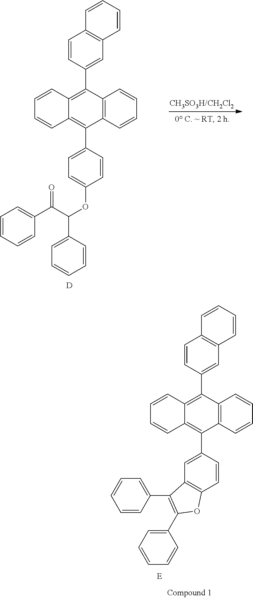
[D].C1=CC2=C(C3=CC4=C(C=C3)C=CC=C4)C3=C(C(C4=CC=C(OC(C5=CC=CC=C5)C(C5=CC=CC=C5)=O)C=C4)=C2C=C1)C=CC=C3.[E].C1=CC2=C(C3=CC4=C(C=C3)C=CC=C4)C3=C(C(C4=CC5=C(C=C4)OC(C4=CC=CC=C4)=C5C4=CC=CC=C4)=C2C=C1)C=CC=C3
